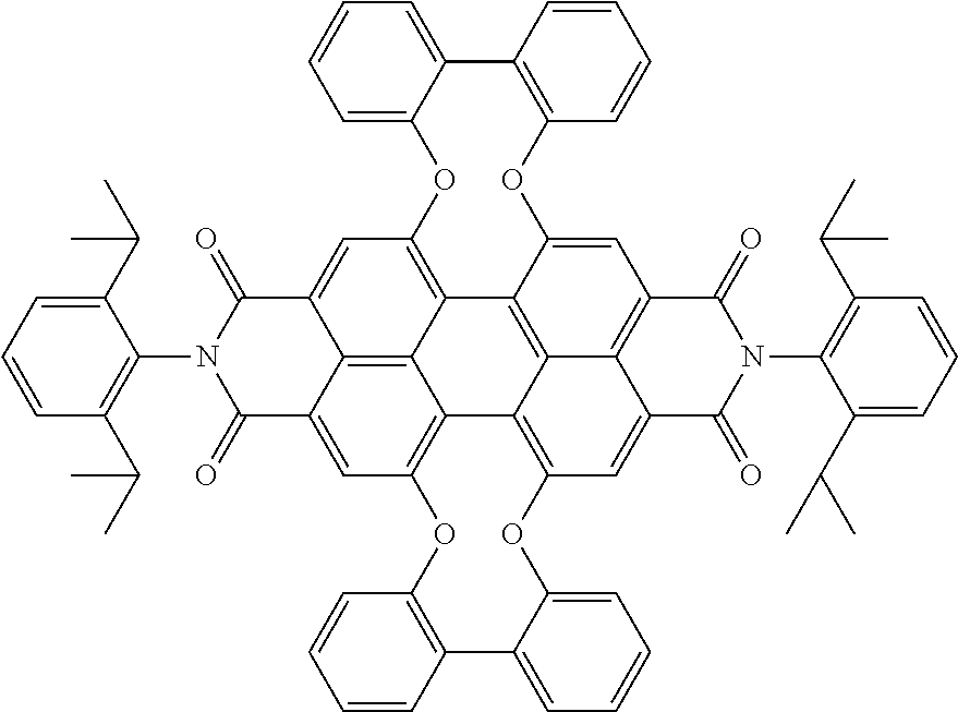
C12=CC3=C4C5=C1C(=CC1=C5C5=C6C4=C(C=C4C6=C(C=C5OC5=C(C6=CC=CC=C6O1)C=CC=C5)C(=O)N(C1=C(C(C)C)C=CC=C1C(C)C)C4=O)OC1=CC=CC=C1C1=C(O3)C=CC=C1)C(=O)N(C1=C(C(C)C)C=CC=C1C(C)C)C2=O
